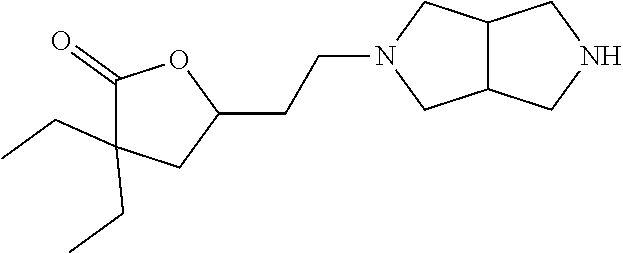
C12C(CNC1)CN(CCC1OC(=O)C(CC)(CC)C1)C2
